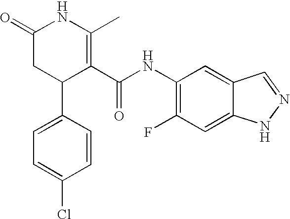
C1=C(C2C(C(NC3=C(F)C=C4C(=C3)C=NN4)=O)=C(C)NC(=O)C2)C=CC(Cl)=C1
